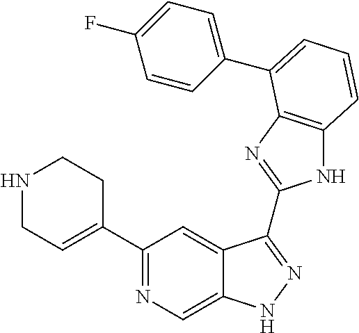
C1(C2=NC=C3C(=C2)C(C2=NC4=C(N2)C=CC=C4C2=CC=C(F)C=C2)=NN3)=CCNCC1
